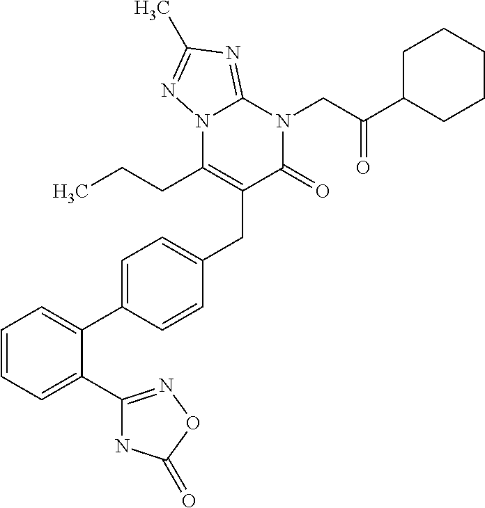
C1=CC=C(C2=NOC(=O)N2)C(C2=CC=C(CC3=C(CCC)N4C(=NC(C)=N4)N(CC(C4CCCCC4)=O)C3=O)C=C2)=C1
